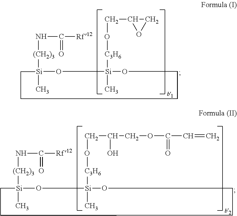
[(CH2)3]([Si]1(C)O[Si](C)([C3H6]OCC(COC(C=C)=O)O)OCCCC1)NC([Rf12])=O.[(CH2)3]([Si]1(C)O[Si](C)([C3H6]OCC2OC2)OCCCC1)NC([Rf12])=O
